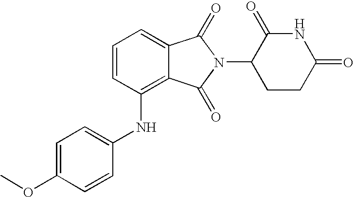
N(C1=C2C(=CC=C1)C(=O)N(C1CCC(=O)NC1=O)C2=O)C1=CC=C(OC)C=C1
